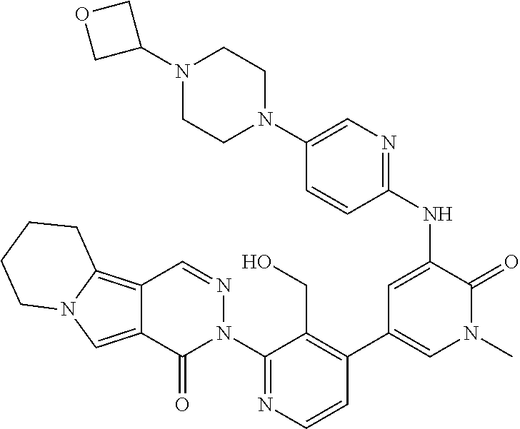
C12=C3N(C=C1C(=O)N(C1=NC=CC(C4=CN(C)C(=O)C(NC5=NC=C(N6CCN(C7COC7)CC6)C=C5)=C4)=C1CO)N=C2)CCCC3
